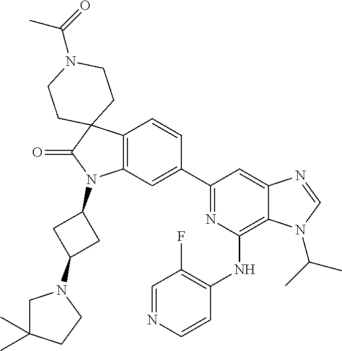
C12=C(C=C(C3=NC(NC4=C(F)C=NC=C4)=C4C(=C3)N=CN4C(C)C)C=C1)N(C1CC(N3CC(C)(C)CC3)C1)C(=O)C21CCN(C(=O)C)CC1
